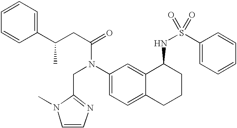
C1(C(CC(=O)N(C2=CC=C3C(=C2)C(NS(=O)(=O)C2=CC=CC=C2)CCC3)CC2=NC=CN2C)C)=CC=CC=C1
